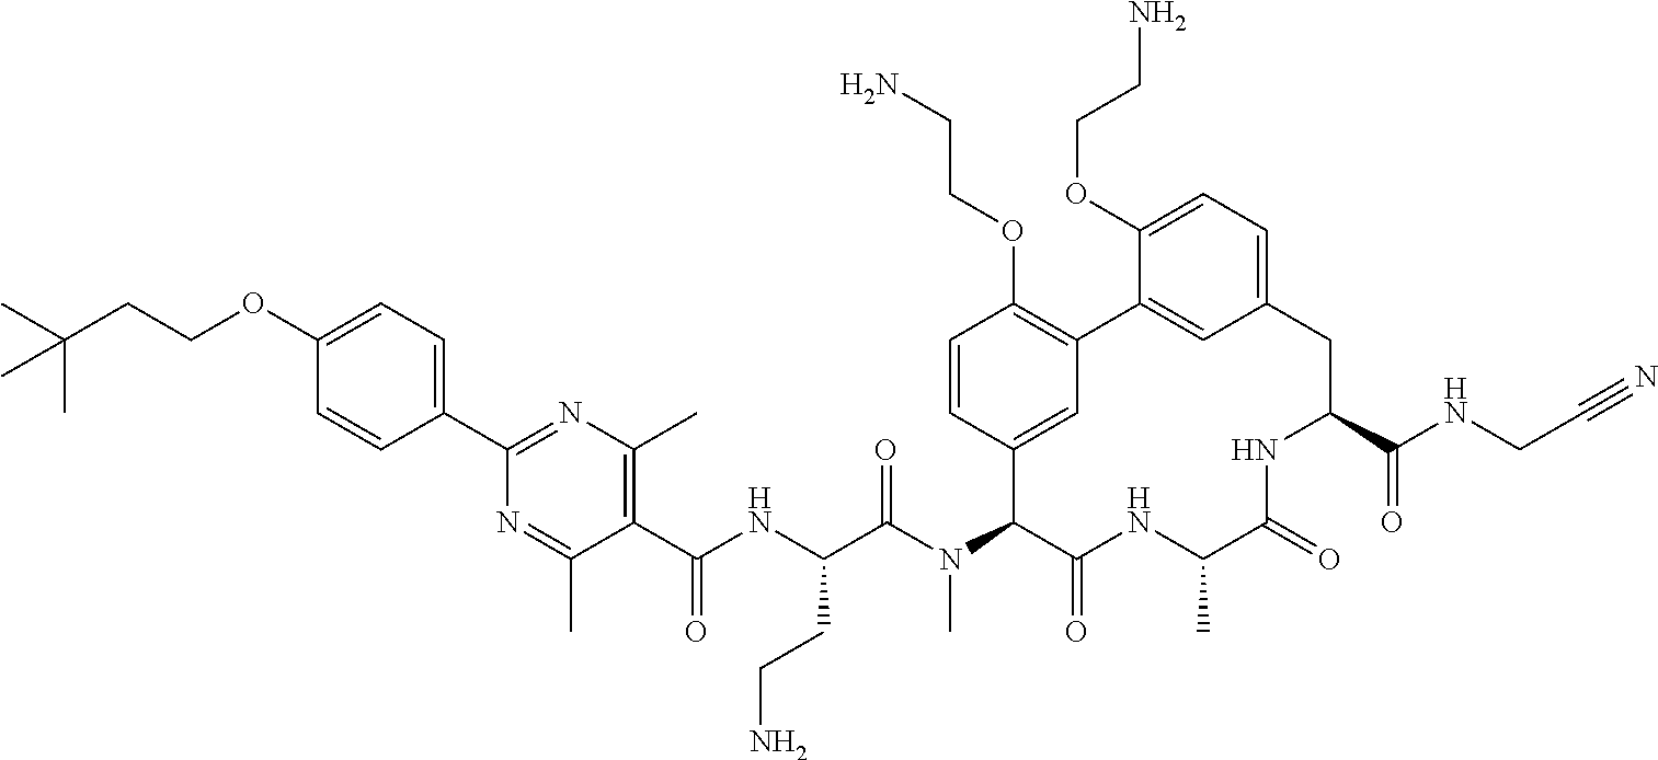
C1(C(NC(C(N(C2C(=O)NC(C)C(=O)NC(C(NCC#N)=O)CC3=CC=C(OCCN)C(=C3)C3=C(OCCN)C=CC2=C3)C)=O)CCN)=O)=C(C)N=C(C2=CC=C(OCCC(C)(C)C)C=C2)N=C1C
